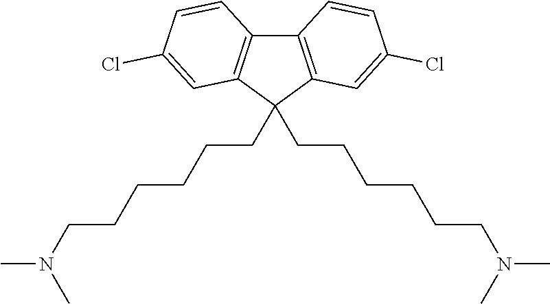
C12=C(C(CCCCCCN(C)C)(CCCCCCN(C)C)C3=C1C=CC(Cl)=C3)C=C(Cl)C=C2
